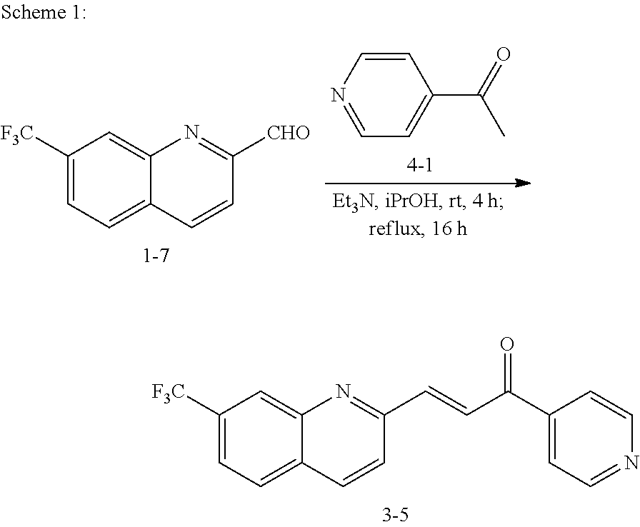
C1([F3C])=CC=C2C(=C1)N=C(C=CC(C1=CC=NC=C1)=O)C=C2.C1([F3C])=CC=C2C(=C1)N=C([CHO])C=C2.C1=CN=CC=C1C(=O)C
